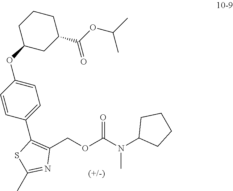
C1(COC(N(C2CCCC2)C)=O)=C(C2=CC=C(OC3CC(C(OC(C)C)=O)CCC3)C=C2)SC(C)=N1
